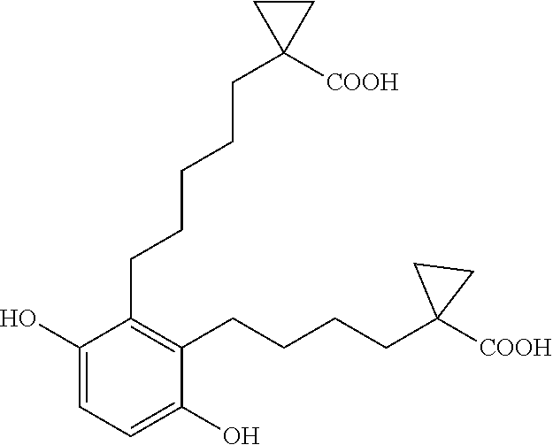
C1(CCCCCC2([COOH])CC2)=C(CCCCC2([COOH])CC2)C(O)=CC=C1O
